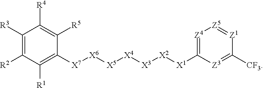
C1([R3])=C([R2])C([R1])=C([X7][X6][X5][X4][X3][X2][X1]C2=[Z4][Z5]=[Z1]C([CF3])=[Z3]2)C([R5])=C1[R4]
